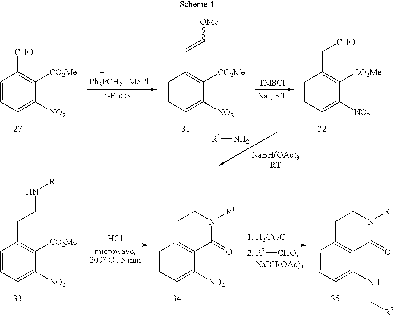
C1=CC=C([NO2])C([CO2Me])=C1[CHO].C1=CC=C([NO2])C([CO2Me])=C1C=C[OMe].C1=CC=C([NO2])C([CO2Me])=C1C[CHO].[t-BuOK].[Ph3PCH2OMeCl].[TMSCl].[R1]N.C1=CC=C([NO2])C([CO2Me])=C1CCN[R1].C1=CC=C([NO2])C2=C1CCN([R1])C2=O.C1=CC=C(NC[R7])C2=C1CCN([R1])C2=O.Cl.[2. R7][CHO].[NaBH(OAc)3]
